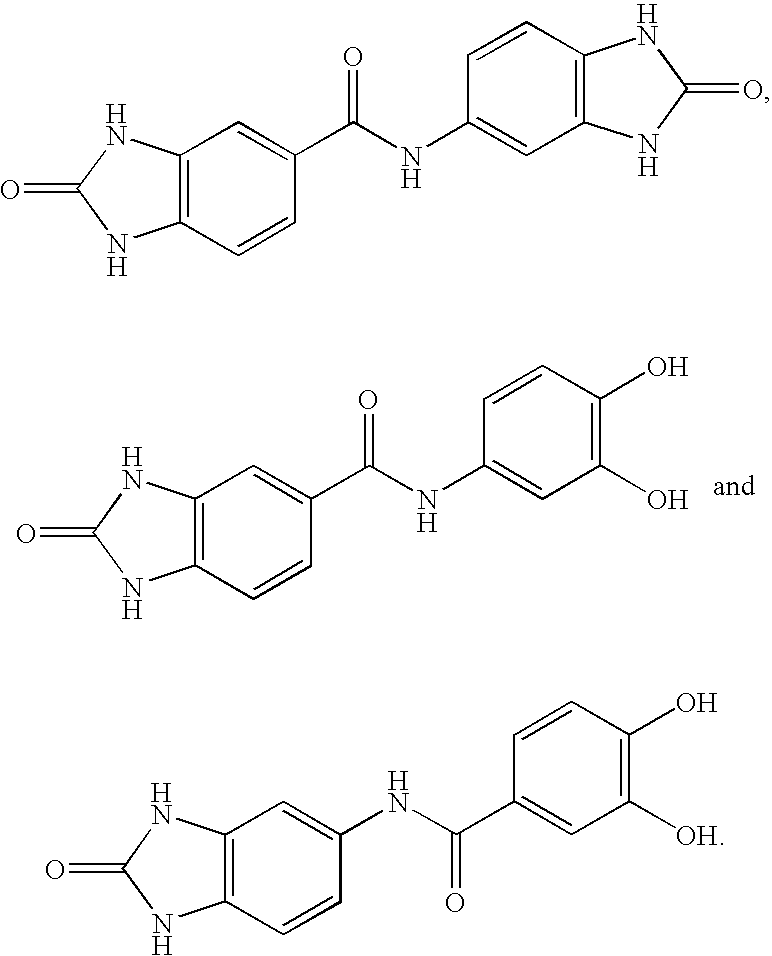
C12=C(C=CC(C(NC3=CC(O)=C(O)C=C3)=O)=C1)NC(=O)N2.C12=C(C=CC(C(NC3=CC4=C(C=C3)NC(=O)N4)=O)=C1)NC(=O)N2.C12=C(C=CC(NC(C3=CC([OH])=C(O)C=C3)=O)=C1)NC(=O)N2
